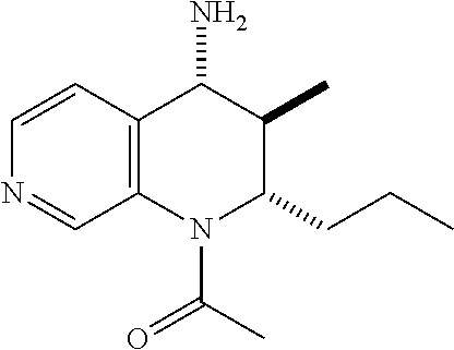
N1=CC2=C(C=C1)C(N)C(C)C(CCC)N2C(C)=O
